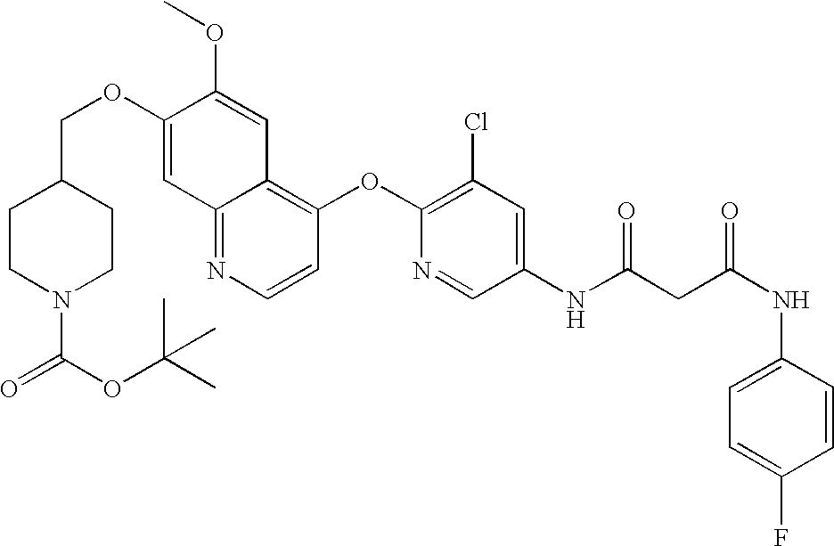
C(OC1=CC2=NC=CC(OC3=C(Cl)C=C(NC(CC(NC4=CC=C(F)C=C4)=O)=O)C=N3)=C2C=C1OC)C1CCN(C(=O)OC(C)(C)C)CC1
